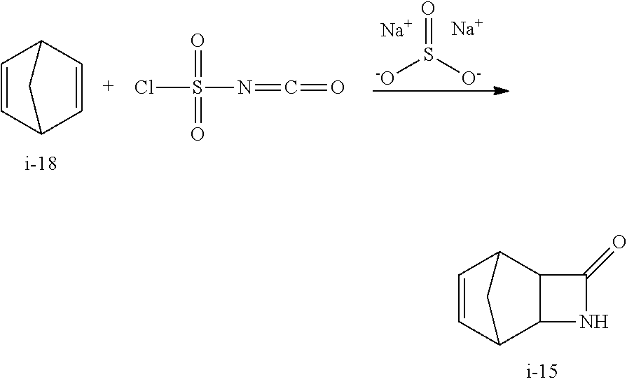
C1=CC2C3C(C1C2)C(=O)N3.C1=CC2C=CC1C2.[i-18].O=S([O-])[-O].[Na].[Na].ClS(N=C=O)(=O)=O
